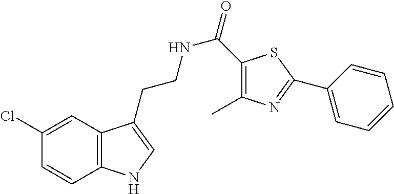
C12=C(C=C(Cl)C=C1)C(CCNC(=O)C1=C(C)N=C(C3=CC=CC=C3)S1)=CN2
